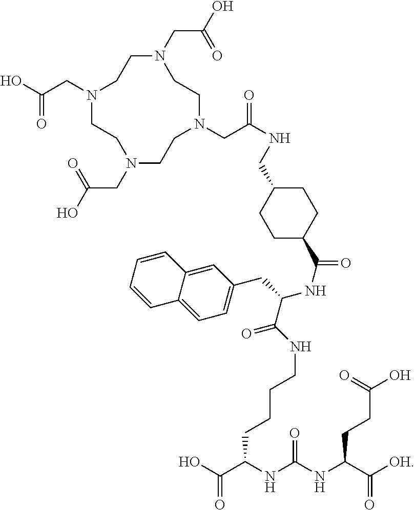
N1(CC(=O)O)CCN(CC(=O)O)CCN(CC(=O)O)CCN(CC(NCC2CCC(C(NC(C(NCCCCC(NC(NC(C(=O)[OH])CCC(=O)O)=O)C(=O)O)=O)CC3=CC=C4C(=C3)C=CC=C4)=O)CC2)=O)CC1
